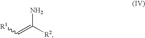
C(=C([R2])N)[R1]
